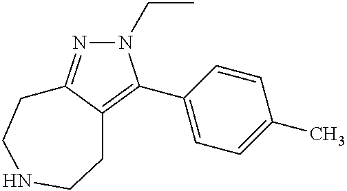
N1(CC)N=C2C(=C1C1=CC=C(C)C=C1)CCNCC2
